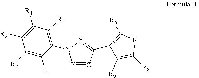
[Y]1=[Z]C(C2=C([R6])[E]C([R8])=C2[R9])=[X]N1C1=C([R5])C([R4])=C([R3])C([R2])=C1[R1]
